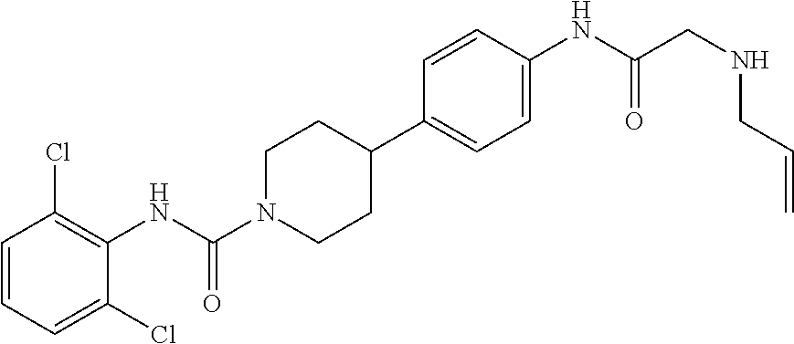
C1=CC=C(Cl)C(NC(N2CCC(C3=CC=C(NC(CNCC=C)=O)C=C3)CC2)=O)=C1Cl
